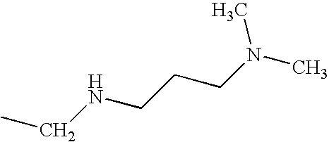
C(NCCCN(C)C)C
